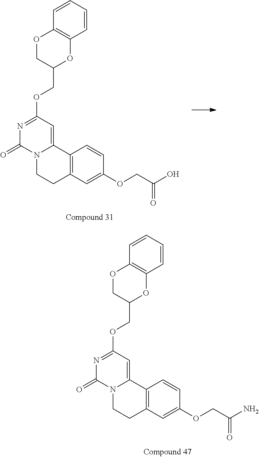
N1=C(OCC2OC3=C(OC2)C=CC=C3)C=C2N(C1=O)CCC1=C2C=CC(OCC(N)=O)=C1.N1=C(OCC2OC3=C(OC2)C=CC=C3)C=C2N(C1=O)CCC1=C2C=CC(OCC(O)=O)=C1
